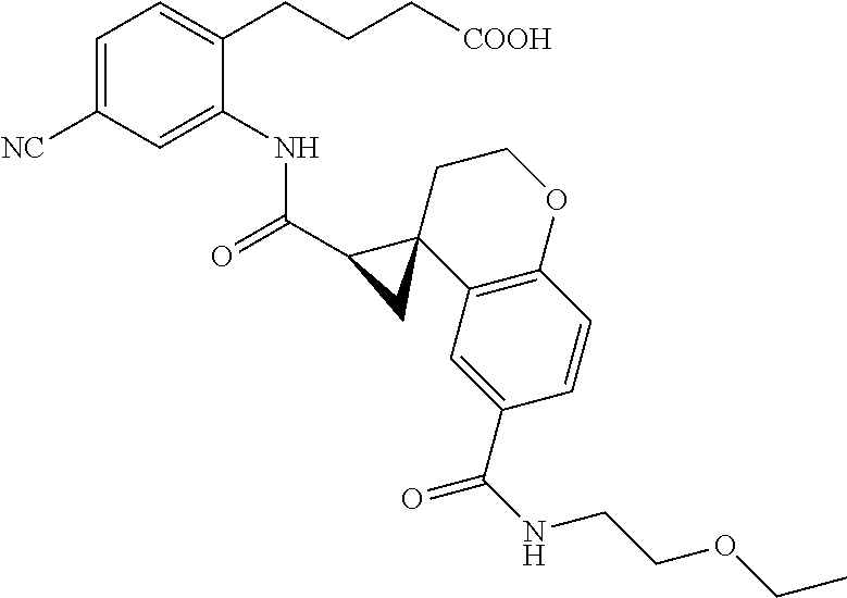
C1=C([NC])C=C(NC(=O)C2C3(C4=C(C=CC(C(=O)NCCOCC)=C4)OCC3)C2)C(CCC[COOH])=C1
